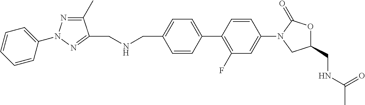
C(C1=CC=C(C2=C(F)C=C(N3CC(CNC(C)=O)OC3=O)C=C2)C=C1)NCC1=NN(C2=CC=CC=C2)N=C1C
